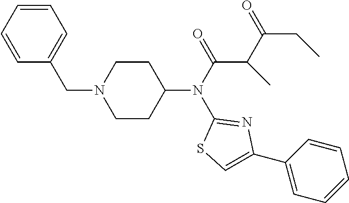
C1=CC=C(CN2CCC(N(C3=NC(C4=CC=CC=C4)=CS3)C(=O)C(C(CC)=O)C)CC2)C=C1
